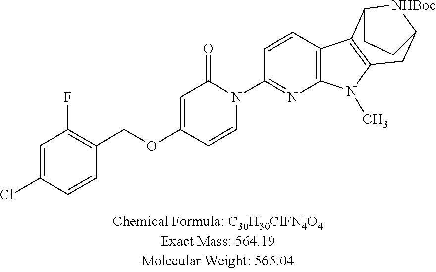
C1=C(Cl)C=CC(COC2=CC(=O)N(C3=NC4=C(C=C3)C3=C(N4C)CC4[NHBoc]C3CC4)C=C2)=C1F
